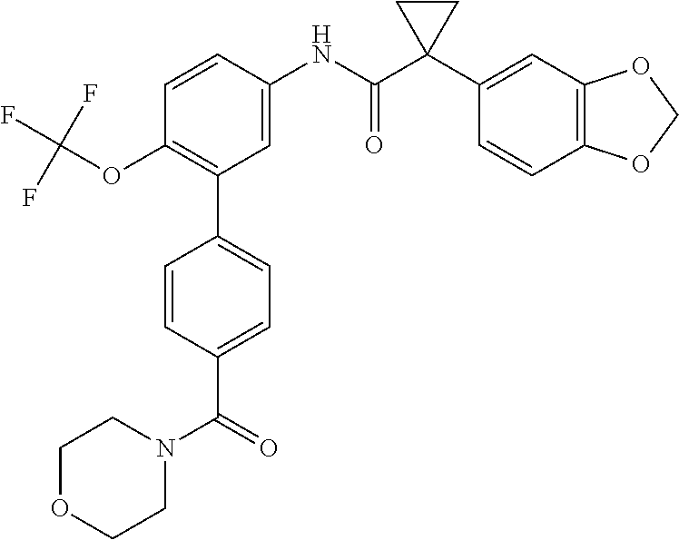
C1(OC(F)(F)F)=C(C2=CC=C(C(=O)N3CCOCC3)C=C2)C=C(NC(C2(C3=CC4=C(C=C3)OCO4)CC2)=O)C=C1
